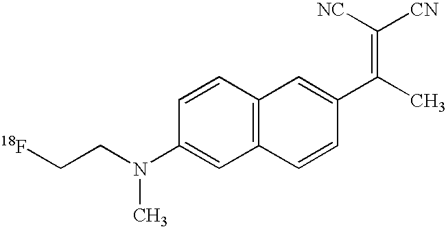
C1(N(CC[18F])C)=CC2=C(C=C1)C=C(C(C)=C([CN])[NC])C=C2
